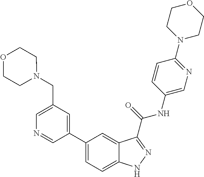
C1(CN2CCOCC2)=CN=CC(C2=CC=C3C(=C2)C(C(NC2=CN=C(N4CCOCC4)C=C2)=O)=NN3)=C1
